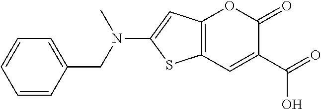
C12=C(C=C(C(=O)O)C(=O)O1)SC(N(CC1=CC=CC=C1)C)=C2
